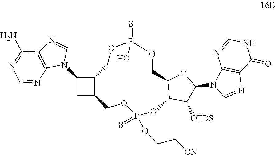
C1(N2C=NC3=C2N=CN=C3N)CC2C1COP(=S)(O)OCC1C(OP(OCC[CN])(=S)OC2)C([OTBS])C(N2C=NC3=C2N=CNC3=O)O1
